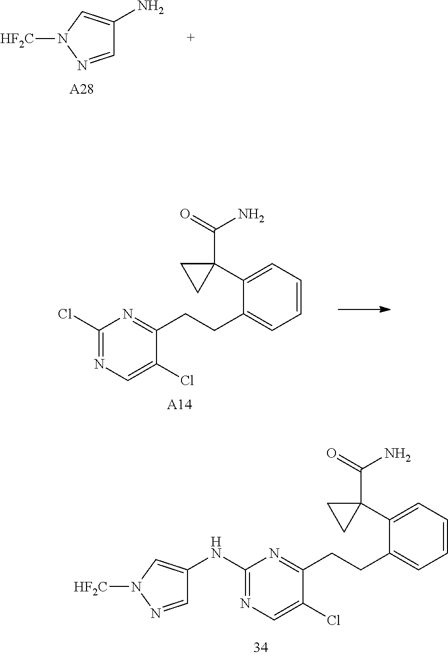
C1=CC=C(C2(C(=O)N)CC2)C(CCC2=NC(Cl)=NC=C2Cl)=C1.[A14].C1=CC=C(C2(C(=O)N)CC2)C(CCC2=NC(NC3=CN([HF2C])N=C3)=NC=C2Cl)=C1.C1=NN([HF2C])C=C1N.[A28]
